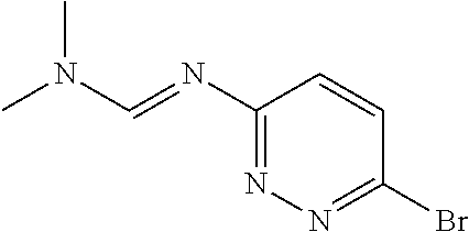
C1(N=CN(C)C)=NN=C(Br)C=C1
